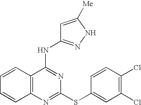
C1=CC2=C(C=C1)N=C(SC1=CC(Cl)=C(Cl)C=C1)N=C2NC1=NNC([Me])=C1
